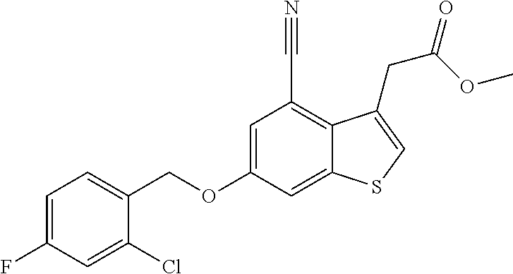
C1=C(F)C=C(Cl)C(COC2=CC(C#N)=C3C(=C2)SC=C3CC(=O)OC)=C1
